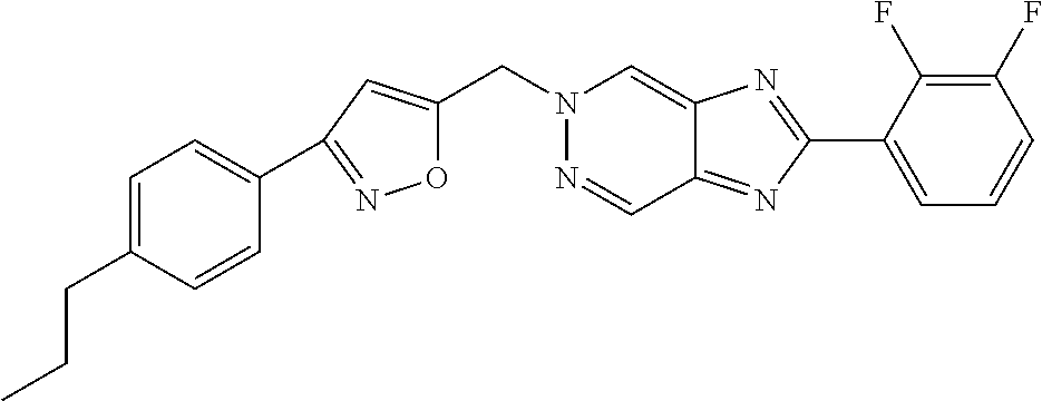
O1C(CN2N=CC3=NC(C4=CC=CC(F)=C4F)=NC3=C2)=CC(C2=CC=C(CCC)C=C2)=N1
